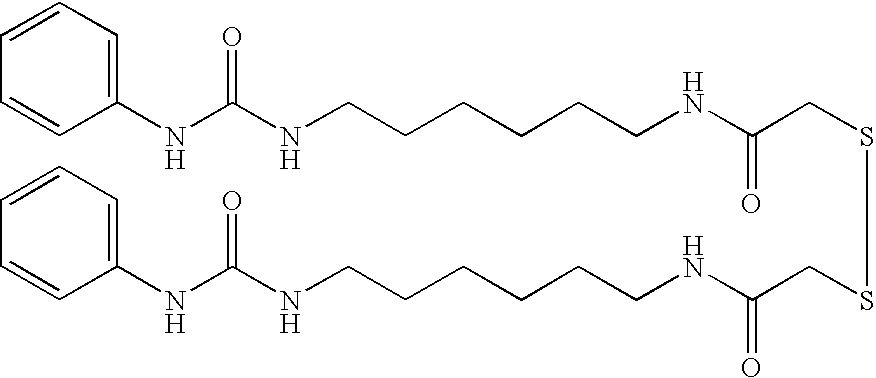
C(CNC(CSSCC(NCCCCCCNC(NC1=CC=CC=C1)=O)=O)=O)CCCCNC(NC1=CC=CC=C1)=O
